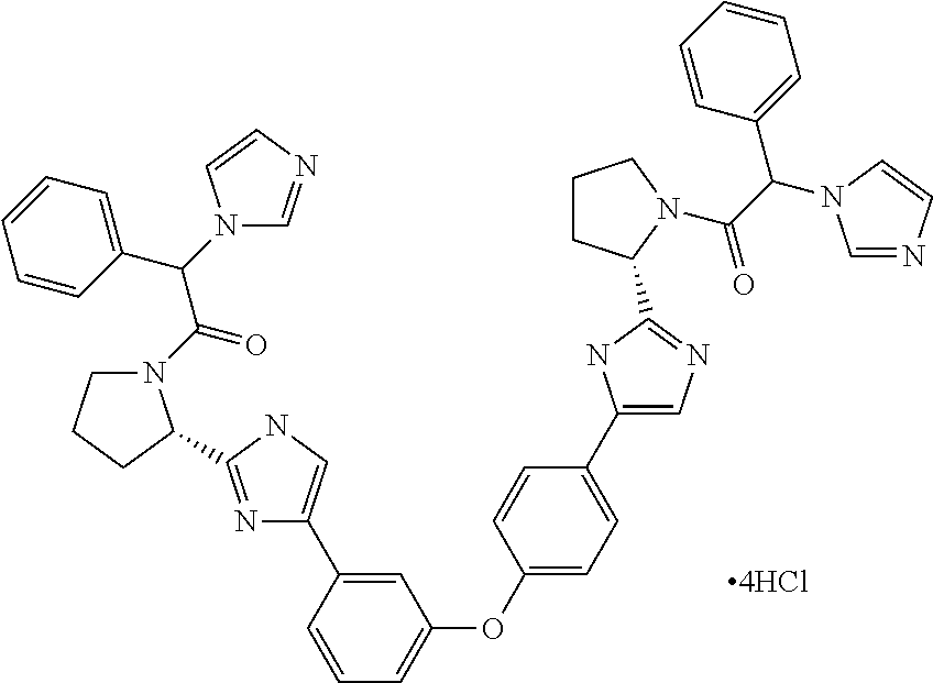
C1=C(C2=CNC(C3N(C(=O)C(N4C=NC=C4)C4=CC=CC=C4)CCC3)=N2)C=CC=C1OC1=CC=C(C2=CN=C(C3CCCN3C(C(C3=CC=CC=C3)N3C=NC=C3)=O)N2)C=C1
